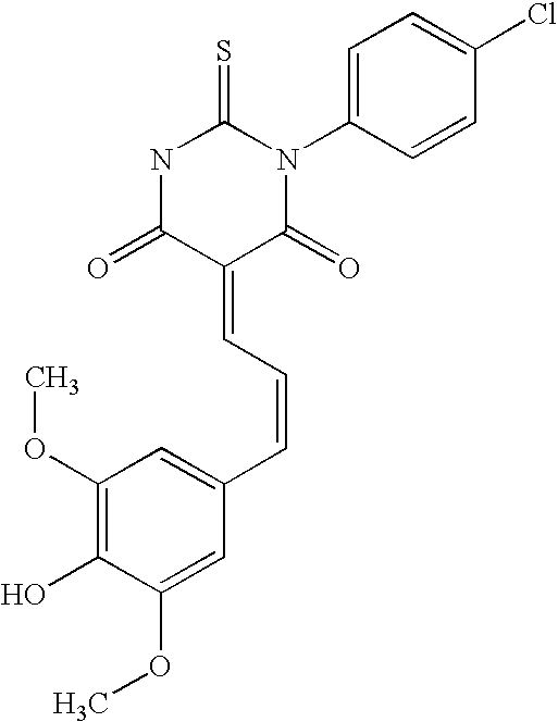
N1C(=O)C(=CC=CC2=CC(OC)=C(O)C(OC)=C2)C(=O)N(C2=CC=C(Cl)C=C2)C1=S
